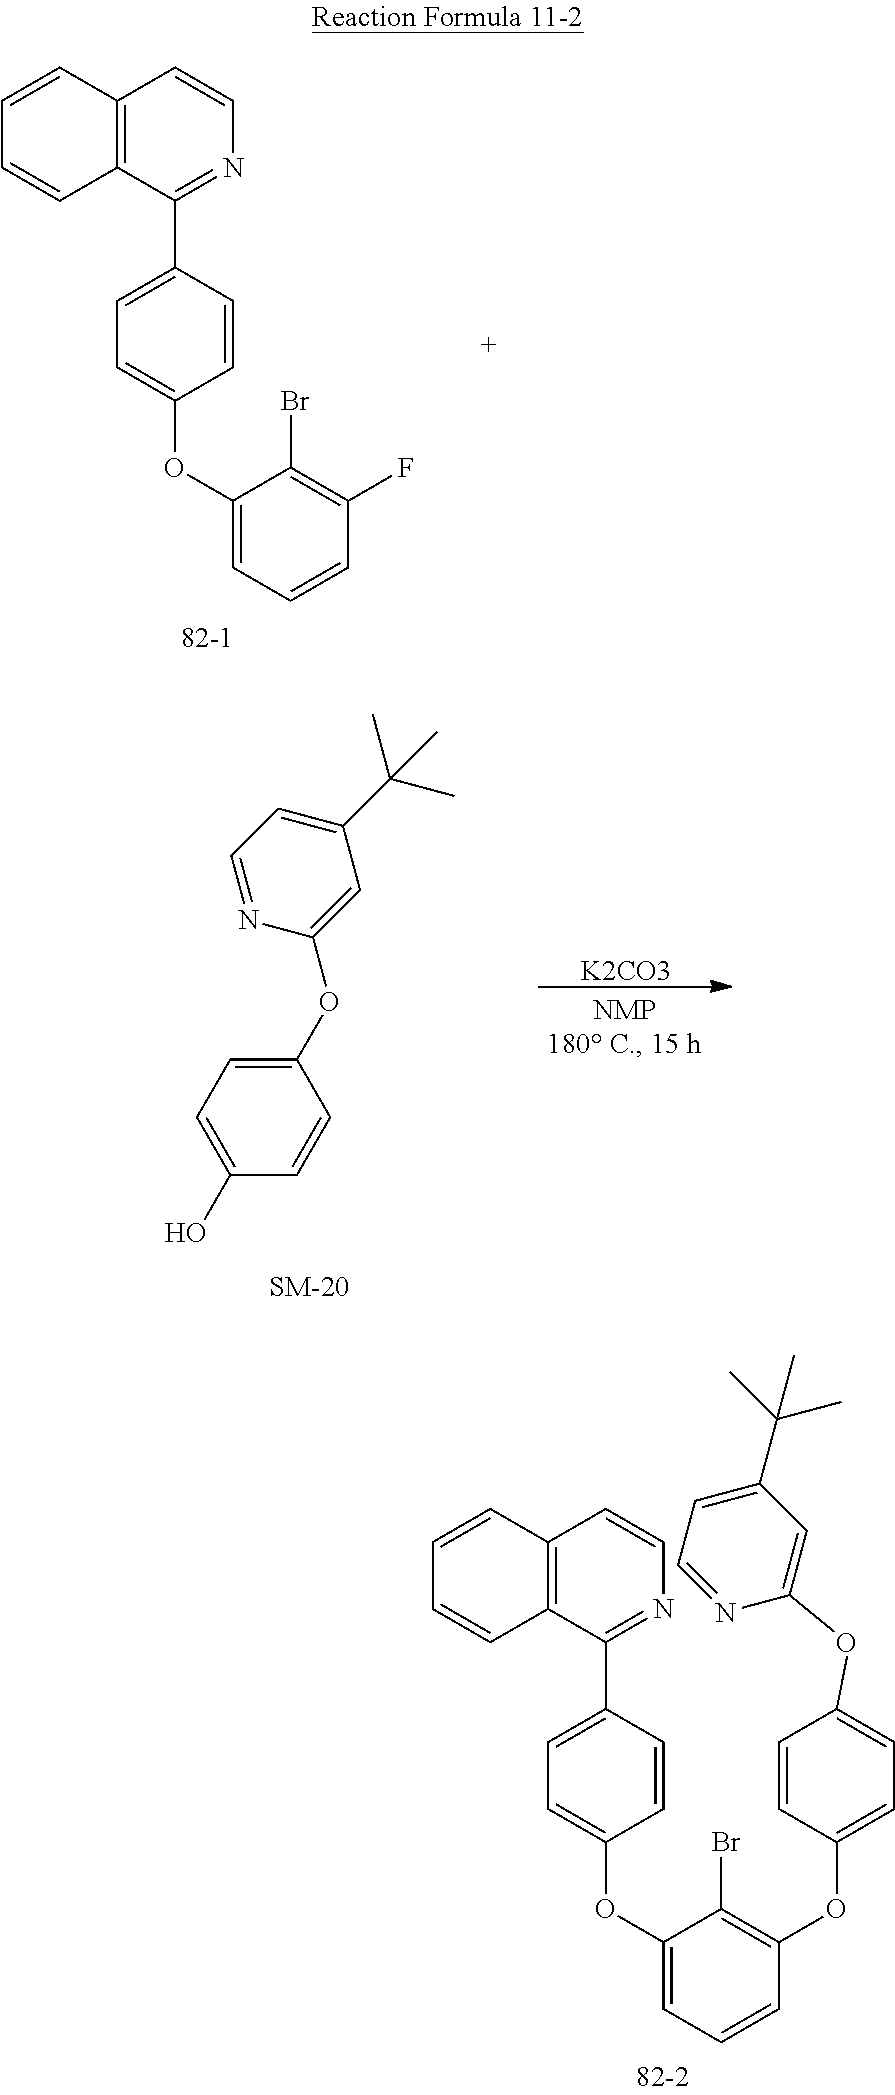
C1(OC2=CC=C(C3=NC=CC4=C3C=CC=C4)C=C2)=CC=CC(F)=C1Br.C1=C(OC2=CC(C(C)(C)C)=CC=N2)C=CC(O)=C1.[K2CO3].O(C1=CC=CC(OC2=CC=C(OC3=CC(C(C)(C)C)=CC=N3)C=C2)=C1Br)C1=CC=C(C2=NC=CC3=C2C=CC=C3)C=C1
